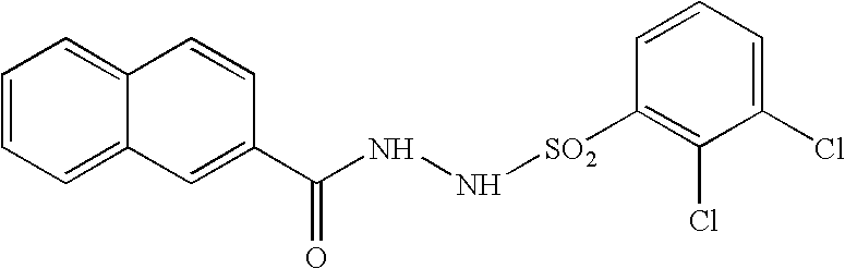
C1=CC=C2C(=C1)C=CC(C(NN[SO2]C1=C(Cl)C(Cl)=CC=C1)=O)=C2
